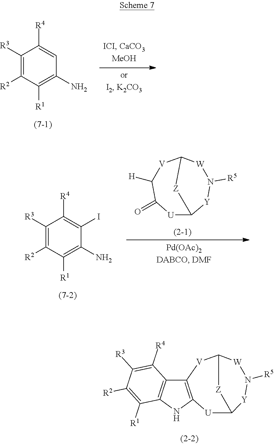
C12=C(NC3=C1C([R4])=C([R3])C([R2])=C3[R1])[U]C1[Y]N([R5])[W]C([V]2)[Z]1.C1([R3])=C([R2])C([R1])=C(N)C=C1[R4].C1([R3])=C([R2])C([R1])=C(N)C(I)=C1[R4].C12[U]C(=O)C([H])[V]C([W]N([R5])[Y]1)[Z]2
